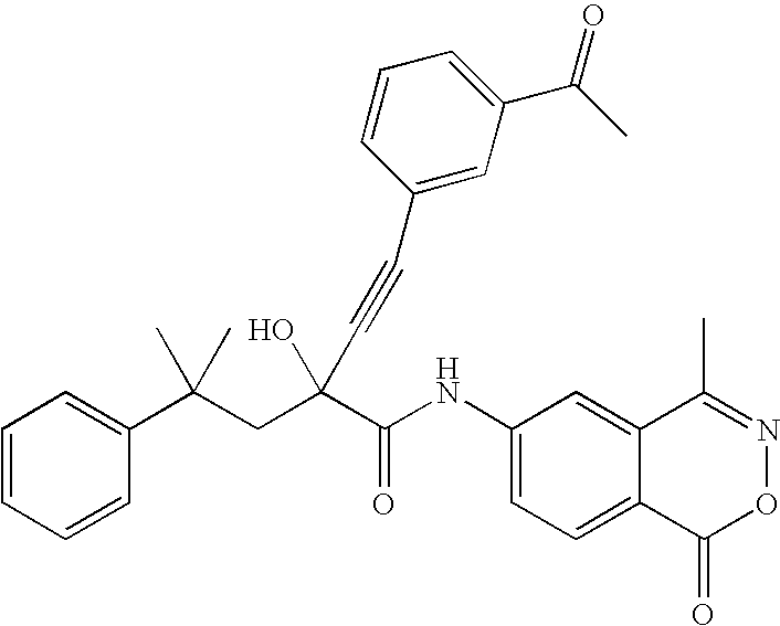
C1=CC=CC(C(CC(C(NC2=CC=C3C(=C2)C(C)=NOC3=O)=O)(O)C#CC2=CC(C(C)=O)=CC=C2)(C)C)=C1
